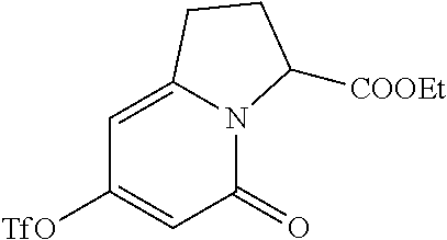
C1([TfO])=CC(=O)N2C(=C1)CCC2[COOEt]
